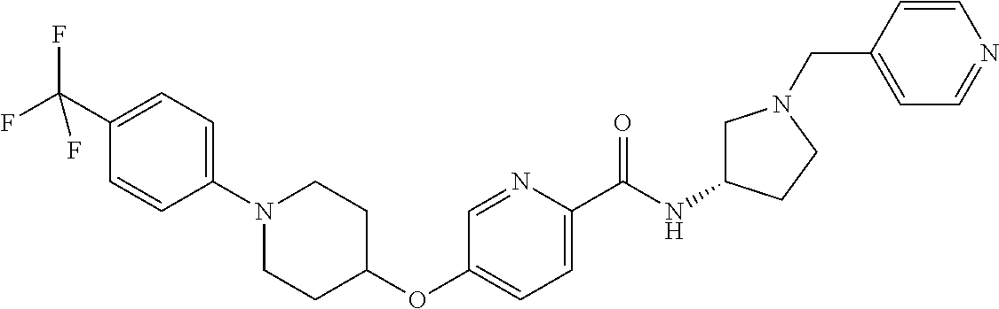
C1(C(F)(F)F)=CC=C(N2CCC(OC3=CC=C(C(NC4CN(CC5=CC=NC=C5)CC4)=O)N=C3)CC2)C=C1
